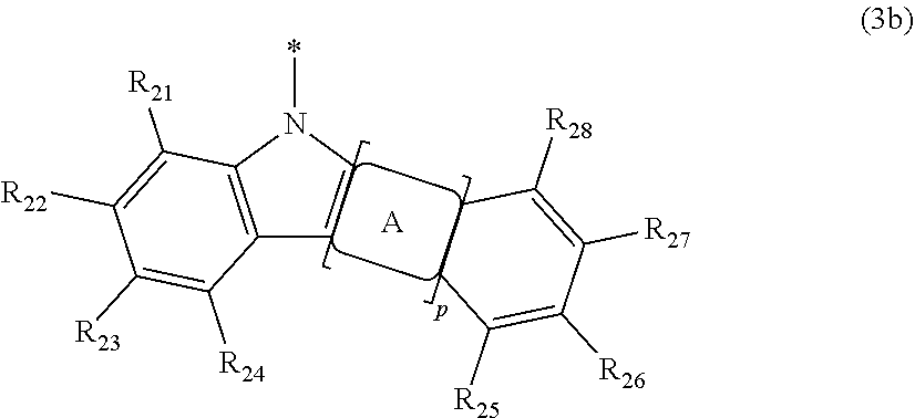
C12=C(N(*)C=C1)C([R21])=C([R22])C([R23])=C2[R24].C1CC([R28])=C([R27])C([R26])=C1[R25].[A]
